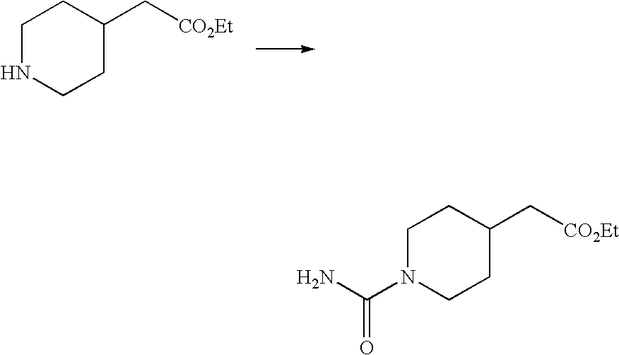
C1NCCC(C[CO2Et])C1.C1N(C(N)=O)CCC(C[CO2Et])C1
